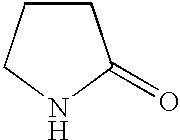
C1CCNC1=O
